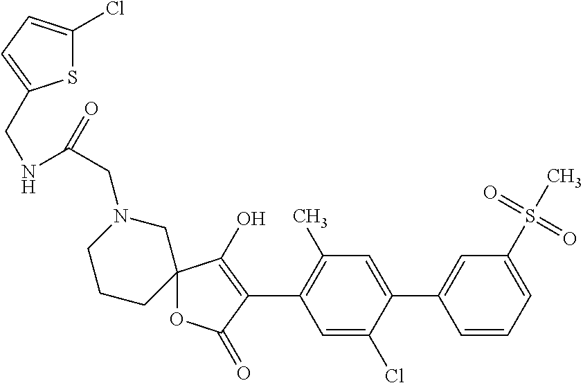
C12(C(O)=C(C3=C(C)C=C(C4=CC(S(=O)(C)=O)=CC=C4)C(Cl)=C3)C(=O)O1)CN(CC(NCC1=CC=C(Cl)S1)=O)CCC2
